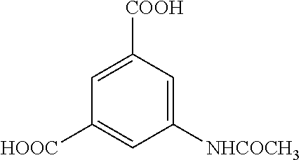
C1([NHCOCH3])=CC([COOH])=CC([HOOC])=C1
